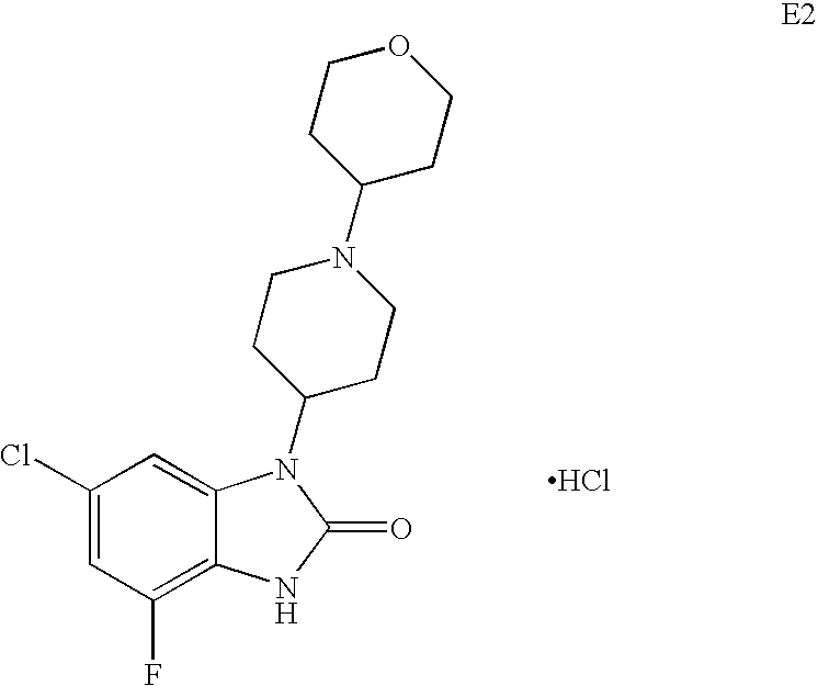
C1(Cl)=CC(F)=C2C(=C1)N(C1CCN(C3CCOCC3)CC1)C(=O)N2.Cl
